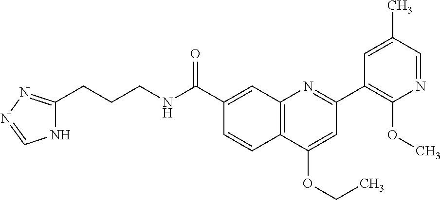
C1(C(NCCCC2=NN=CN2)=O)=CC2=C(C=C1)C(OCC)=CC(C1=C(OC)N=CC(C)=C1)=N2
